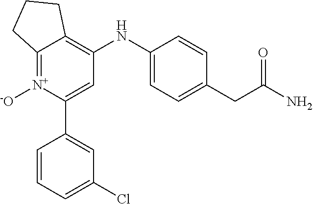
C12=[N+]([-O])C(C3=CC(Cl)=CC=C3)=CC(NC3=CC=C(CC(N)=O)C=C3)=C1CCC2
